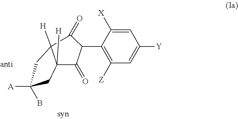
C12([H])C(=O)C(C3=C([Z])C=C([Y])C=C3[X])C(=O)C1([H])CC([A])(B)C2
